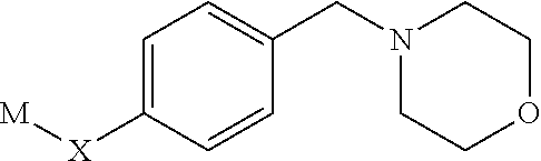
C1=C([X][M])C=CC(CN2CCOCC2)=C1
